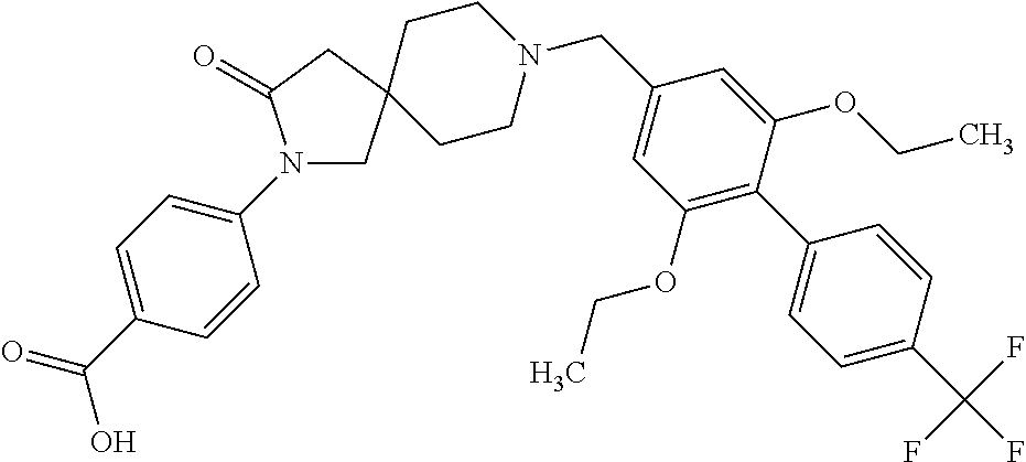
N1(C2=CC=C(C(=O)O)C=C2)CC2(CC1=O)CCN(CC1=CC(OCC)=C(C3=CC=C(C(F)(F)F)C=C3)C(OCC)=C1)CC2
